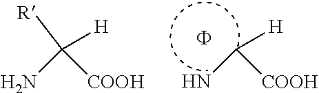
C(N)([COOH])[H].F.C(N)([COOH])([H])[R]
